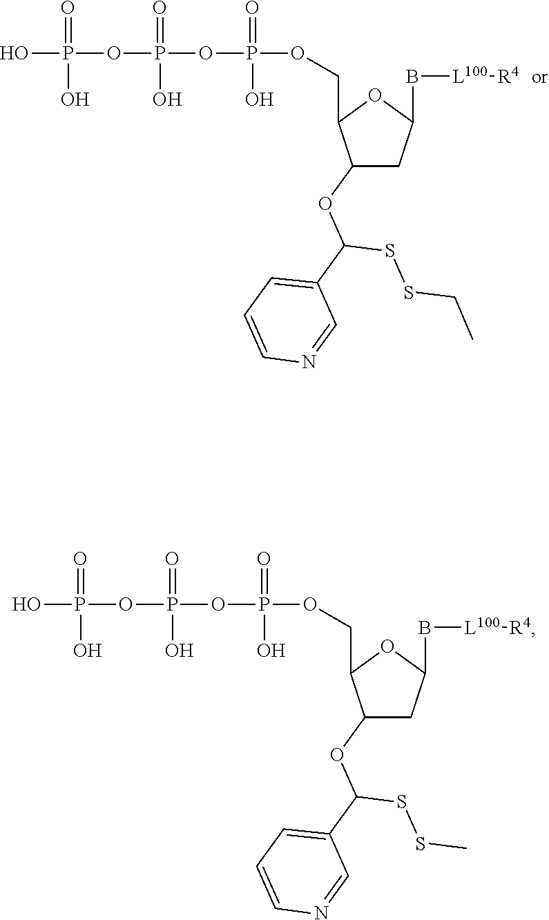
OP(OP(OP(=O)(O)OCC1C(OC(C2=CC=CN=C2)SSC)CC(B[L100][R4])O1)(=O)O)(=O)O.OP(OP(OP(=O)(O)OCC1C(OC(C2=CC=CN=C2)SSCC)CC(B[L100][R4])O1)(=O)O)(=O)O
